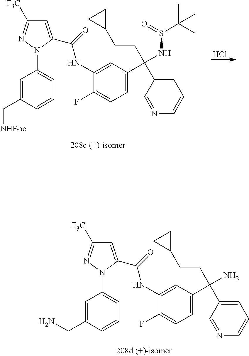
Cl.C1=C(C(=O)NC2=CC(C(C3=CC=CN=C3)(CCC3CC3)NS(C(C)(C)C)=O)=CC=C2F)N(C2=CC=CC(C[NHBoc])=C2)N=C1[F3C].C1=C(C(=O)NC2=CC(C(C3=CC=CN=C3)(CCC3CC3)N)=CC=C2F)N(C2=CC=CC(CN)=C2)N=C1[F3C]
